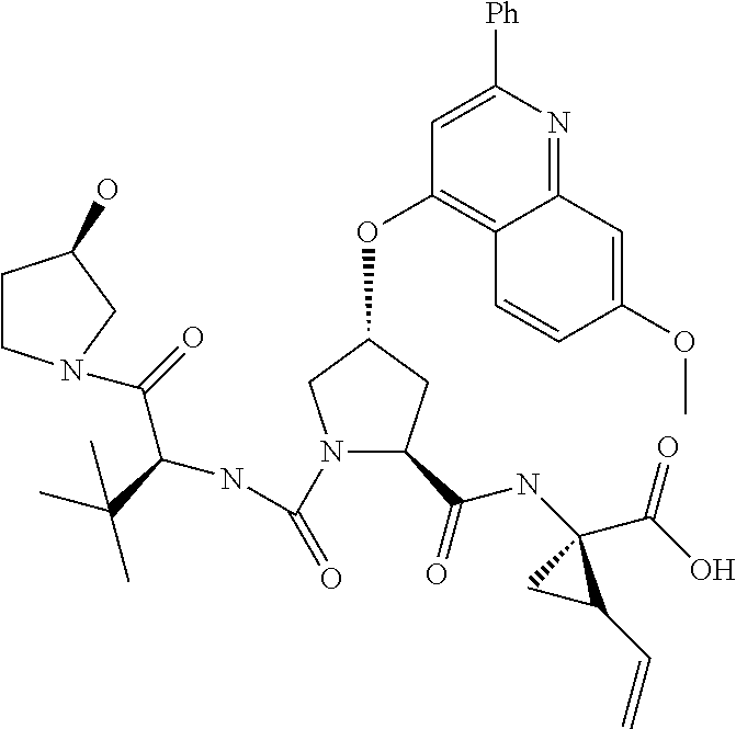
[Ph]C1=CC(OC2CN(C(=O)NC(C(=O)N3CCC(O)C3)C(C)(C)C)C(C(=O)NC3(C(O)=O)CC3C=C)C2)=C2C(=N1)C=C(OC)C=C2
